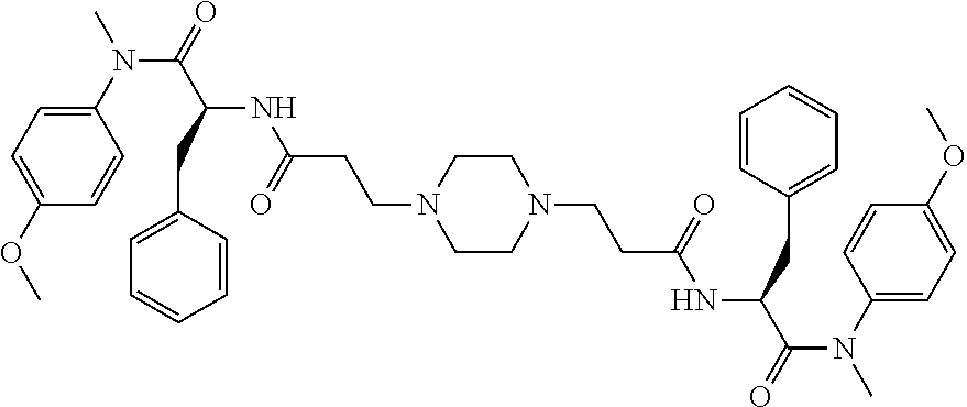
C1CN(CCC(NC(CC2=CC=CC=C2)C(=O)N(C)C2=CC=C(OC)C=C2)=O)CCN1CCC(NC(C(N(C1=CC=C(OC)C=C1)C)=O)CC1=CC=CC=C1)=O
